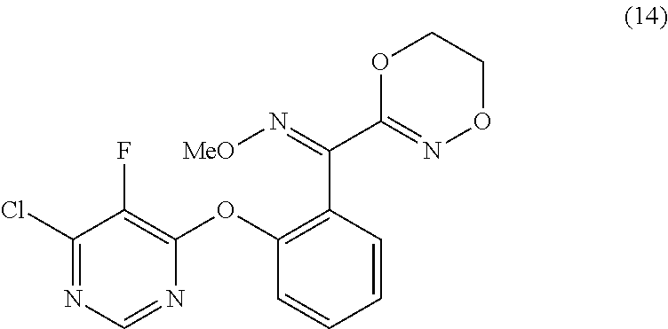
ClC1=NC=NC(OC2=C(C(C3=NOCCO3)=N[MeO])C=CC=C2)=C1F
